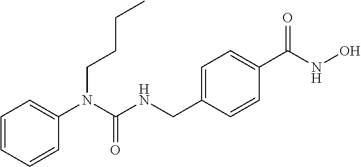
C1=CC=CC(N(C(NCC2=CC=C(C(NO)=O)C=C2)=O)CCCC)=C1
